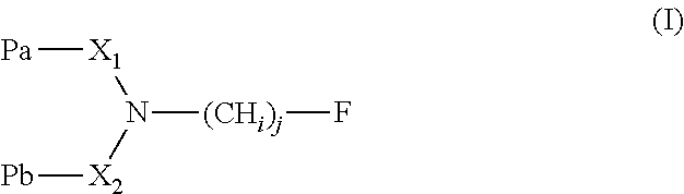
[X1]([Pa])N([(CHi)j]F)[X2][Pb]
